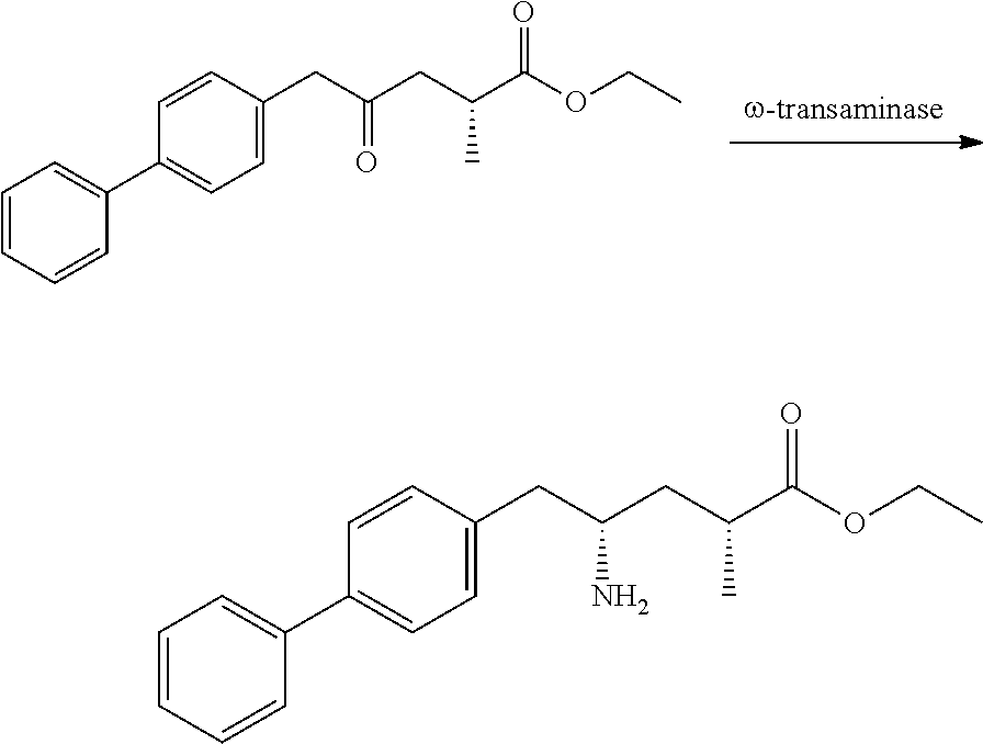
C1=CC=CC(C2=CC=C(CC(CC(C(=O)OCC)C)=O)C=C2)=C1.C1=CC=CC(C2=CC=C(CC(CC(C(OCC)=O)C)N)C=C2)=C1
